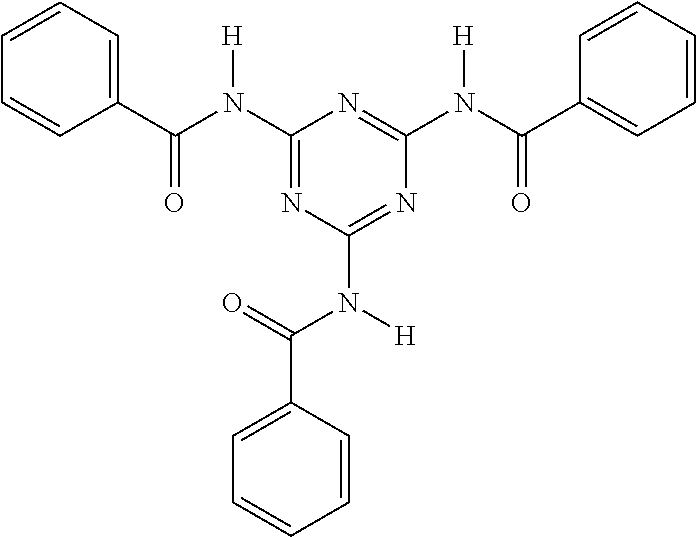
C1=CC=C(C(N(C2=NC(N([H])C(=O)C3=CC=CC=C3)=NC(N(C(C3=CC=CC=C3)=O)[H])=N2)[H])=O)C=C1
